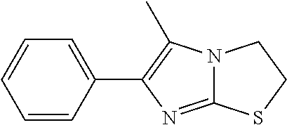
C1=CC(C2=C(C)N3C(=N2)SCC3)=CC=C1
